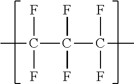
CC(C(C(C)(F)F)(F)F)(F)F
